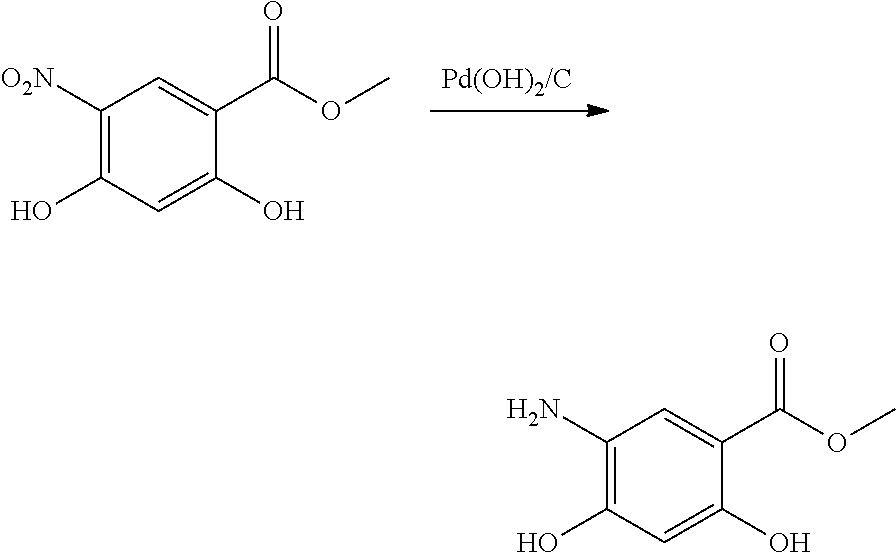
C1([O2N])=C(O)C=C(O)C(C(OC)=O)=C1.C1(N)=C(O)C=C(O)C(C(OC)=O)=C1
